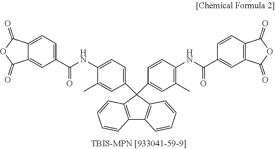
C12=C(C=CC=C1)C(C1=CC(C)=C(NC(C3=CC4=C(C=C3)C(=O)OC4=O)=O)C=C1)(C1=CC=C(NC(C3=CC=C4C(=C3)C(=O)OC4=O)=O)C(C)=C1)C1=C2C=CC=C1
